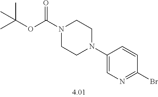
N1(C(OC(C)(C)C)=O)CCN(C2=CN=C(Br)C=C2)CC1
